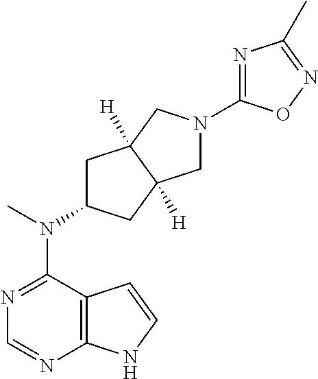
N1=C(N(C)C2CC3([H])C([H])(C2)CN(C2=NC(C)=NO2)C3)C2=C(N=C1)NC=C2
